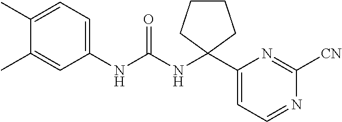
C1(NC(NC2(C3=CC=NC([CN])=N3)CCCC2)=O)=CC=C(C)C(C)=C1
